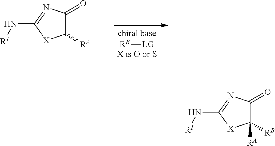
[RB][LG].C1([RA])C(=O)N=C(N[RI])[X]1.C1([RB])([RA])C(=O)N=C(N[RI])[X]1
